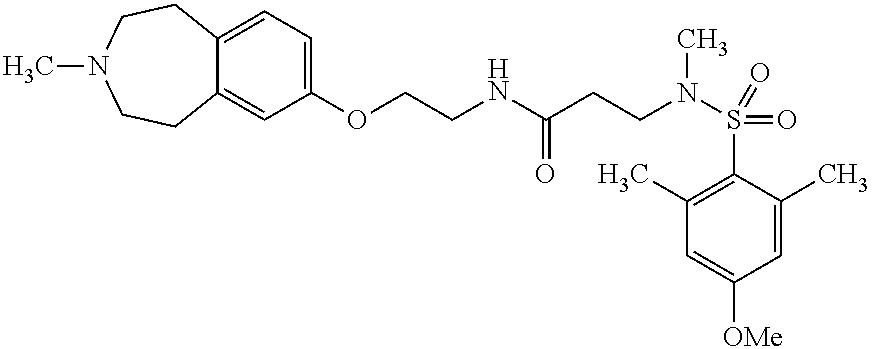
C(NC(CCN(S(=O)(C1=C(C)C=C([OMe])C=C1C)=O)C)=O)COC1=CC=C2C(=C1)CCN(C)CC2
